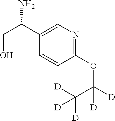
C1(C(CO)N)=CN=C(OC([D])([D])C([D])([D])[D])C=C1
